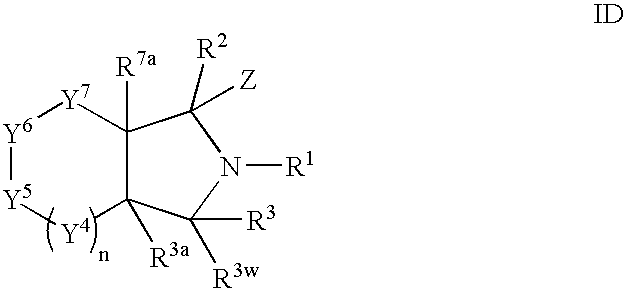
[Y6]1[Y5][Y4]C2([R3a])C([R7a])([Y7]1)C([R2])([Z])N([R1])C2([R3w])[R3]
